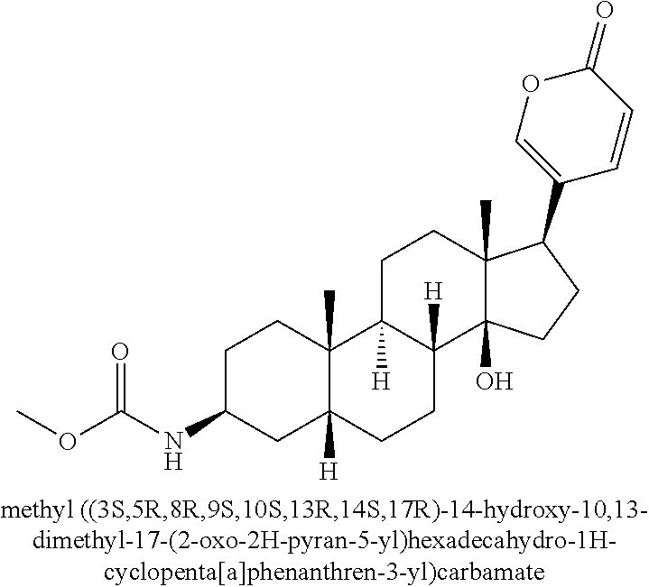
C1CC2(C)C([H])(CC1NC(OC)=O)CCC1([H])C2([H])CCC2(C)C1(O)CCC2C1=COC(=O)C=C1
